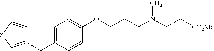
C1(CC2=CC=C(OCCCN(CC[CO2Me])C)C=C2)=CSC=C1
